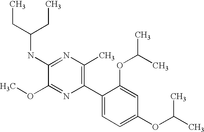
C1(NC(CC)CC)=NC(C)=C(C2=CC=C(OC(C)C)C=C2OC(C)C)N=C1OC
